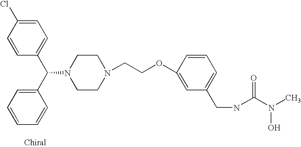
C1=CC(C(C2=CC=CC=C2)N2CCN(CCOC3=CC(CNC(N(C)O)=O)=CC=C3)CC2)=CC=C1Cl
